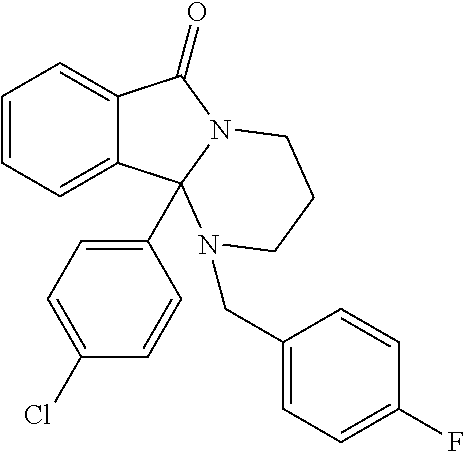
C12=CC=CC=C1C1(C3=CC=C(Cl)C=C3)N(C2=O)CCCN1CC1=CC=C(F)C=C1
